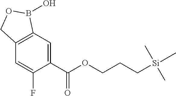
C1=C(C(OCCC[Si](C)(C)C)=O)C(F)=CC2=C1B(O)OC2
